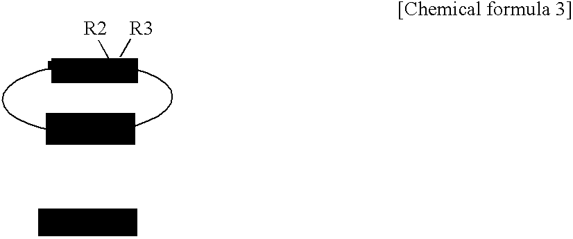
[R2][P)q]([R3])=[(N]
